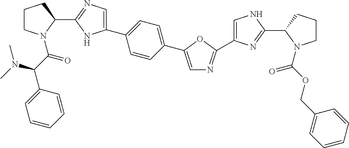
C(C(=O)N1CCCC1C1=NC=C(C2=CC=C(C3=CN=C(C4=CNC(C5N(C(=O)OCC6=CC=CC=C6)CCC5)=N4)O3)C=C2)N1)(C1=CC=CC=C1)N(C)C
